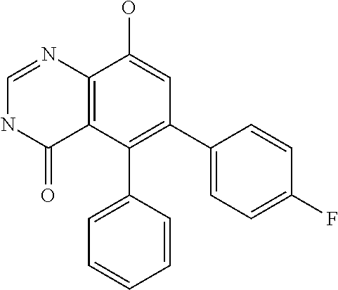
C12=C(C(C3=CC=CC=C3)=C(C3=CC=C(F)C=C3)C=C1O)C(=O)NC=N2
